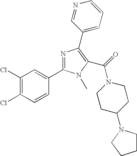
C1(Cl)=C(Cl)C=CC(C2=NC(C3=CC=CN=C3)=C(C(=O)N3CCC(N4CCCC4)CC3)N2C)=C1
